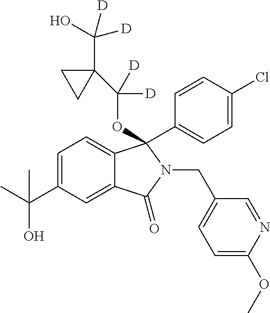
C1=C(C(C)(O)C)C=C2C(=C1)C(OC(C1(C(O)([D])[D])CC1)([D])[D])(C1=CC=C(Cl)C=C1)N(CC1=CC=C(OC)N=C1)C2=O
